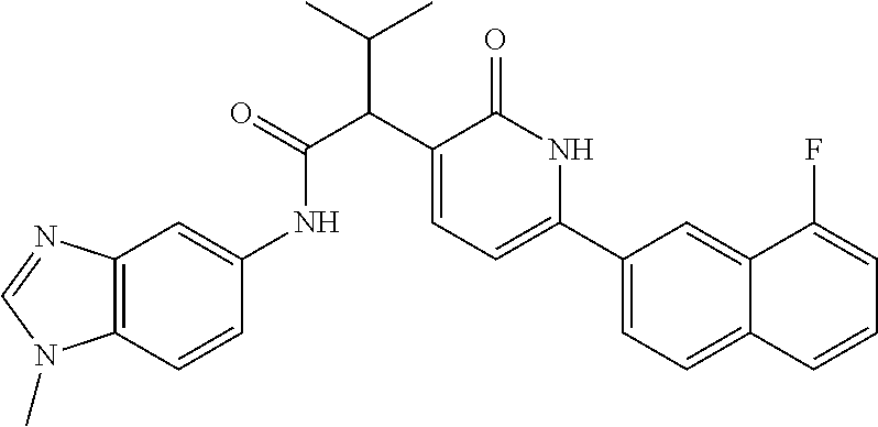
C1(C2=CC=C(C(C(=O)NC3=CC4=C(C=C3)N(C)C=N4)C(C)C)C(=O)N2)=CC=C2C(=C1)C(F)=CC=C2
